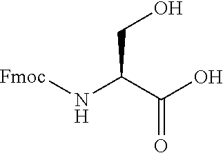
C(=O)(C(N[Fmoc])CO)O
